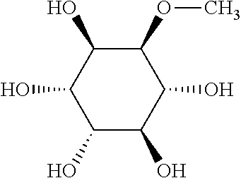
C1(O)C(O)C(O)C(OC)C(O)C1O
